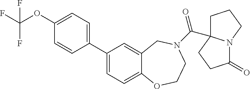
C1(C2=CC=C(OC(F)(F)F)C=C2)=CC=C2C(=C1)CN(C(=O)C13CCCN1C(=O)CC3)CCO2
